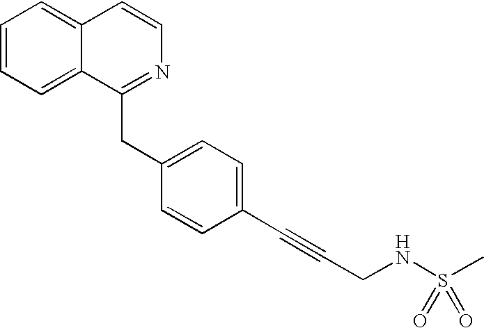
C1=CC=C2C(=C1)C=CN=C2CC1=CC=C(C#CCNS(C)(=O)=O)C=C1
